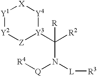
[Y1]1[Y2][Z][Y3](C([R2])(N([Q][R4])[L][R3])[R])[Y4][X]1
